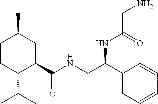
C1CC(C(C)C)C(C(NCC(C2=CC=CC=C2)NC(CN)=O)=O)CC1C
